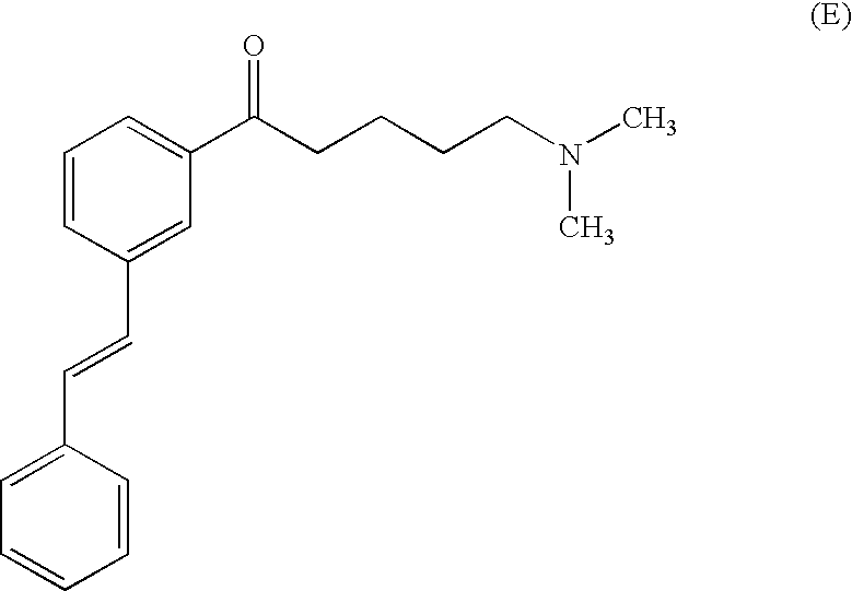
C1=CC=C(C(CCCCN(C)C)=O)C=C1C=CC1=CC=CC=C1
